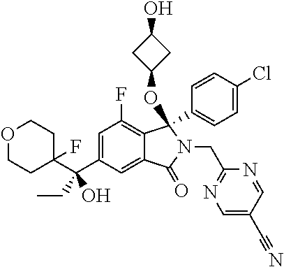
O1CCC(C(C2=CC(F)=C3C(=C2)C(=O)N(CC2=NC=C(C#N)C=N2)C3(C2=CC=C(Cl)C=C2)OC2CC(O)C2)(CC)O)(F)CC1
